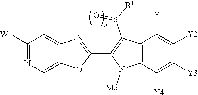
C12=CN=C([W1])C=C1N=C(C1=C(S([R1])=O)C3=C(N1[Me])C([Y4])=C([Y3])C([Y2])=C3[Y1])O2
